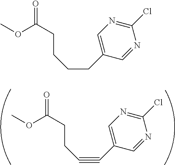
O=C(OC)CCC#CC1=CN=C(Cl)N=C1.O=C(OC)CCCCC1=CN=C(Cl)N=C1
